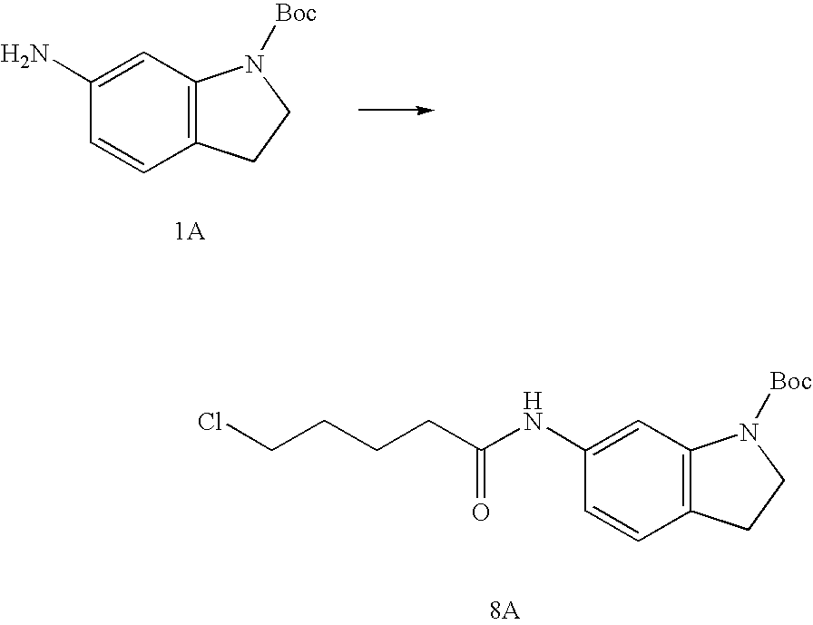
C1(NC(=O)CCCCCl)=CC2=C(C=C1)CCN2[Boc].C1(N)=CC2=C(C=C1)CCN2[Boc]
